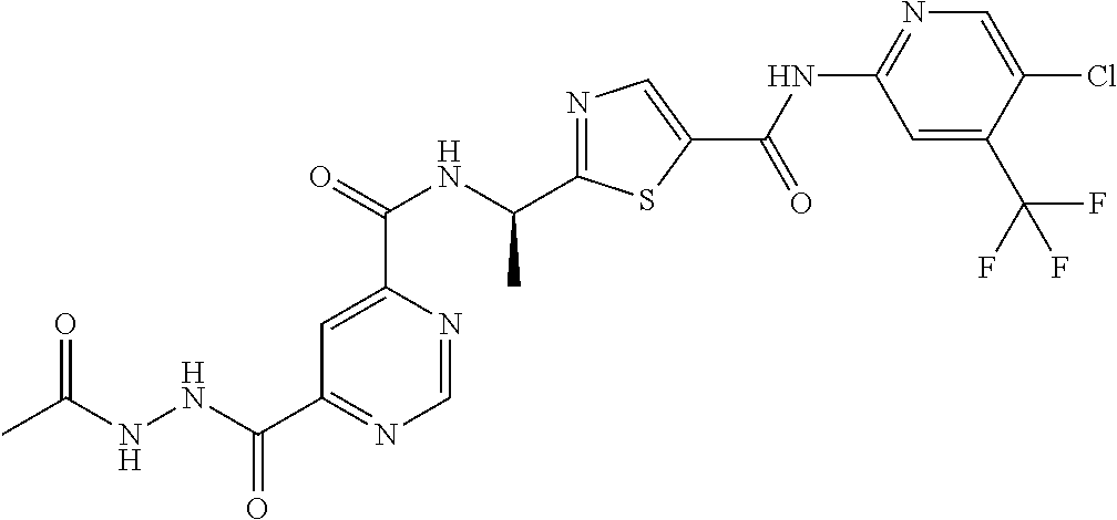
N1=C(C(NC(C2=CC(C(NNC(C)=O)=O)=NC=N2)=O)C)SC(C(=O)NC2=NC=C(Cl)C(C(F)(F)F)=C2)=C1
